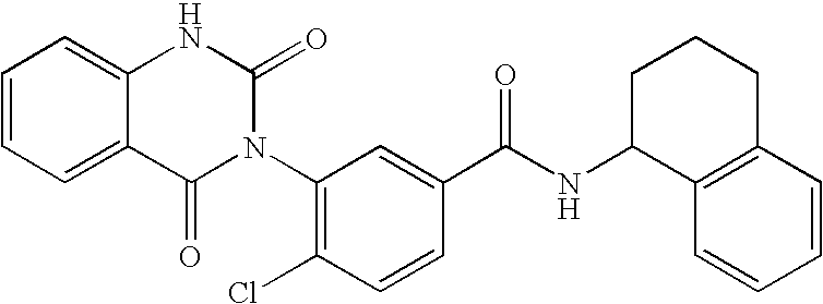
C12=CC=CC=C1NC(=O)N(C1=C(Cl)C=CC(C(NC3C4=C(CCC3)C=CC=C4)=O)=C1)C2=O
